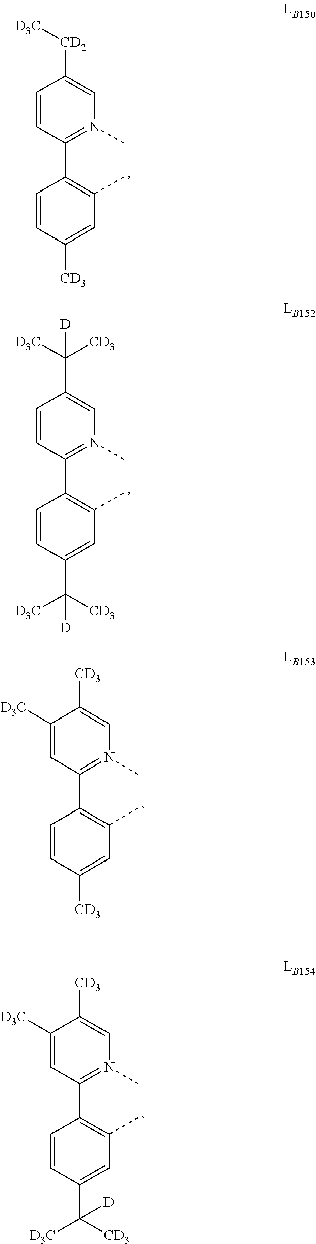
C1=CC(C2=C(C)C=C([CD3])C=C2)=N(C)C=C1[CD2][D3C].C1=CC(C2=C(C)C=C(C([D])([D3C])[CD3])C=C2)=N(C)C=C1C([D3C])([D])[CD3].C1([D3C])=CC(C2=C(C)C=C([CD3])C=C2)=N(C)C=C1[CD3].C1([D3C])=CC(C2=C(C)C=C(C([D3C])([CD3])[D])C=C2)=N(C)C=C1[CD3]
